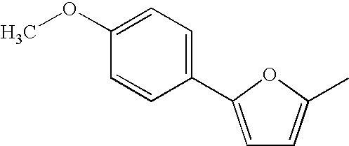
C1=C(C2=CC=C(OC)C=C2)OC(C)=C1
